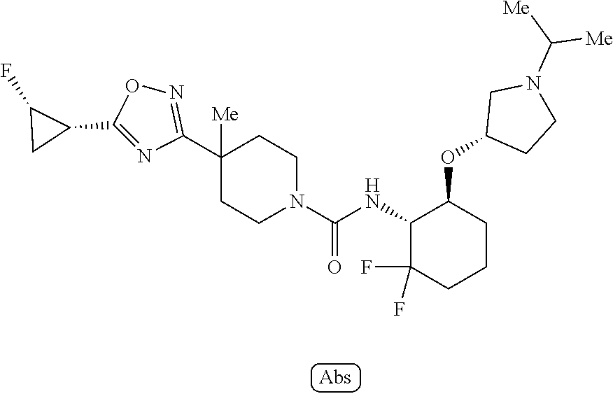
C1(C2=NOC(C3C(F)C3)=N2)([Me])CCN(C(=O)NC2C(OC3CCN(C([Me])[Me])C3)CCCC2(F)F)CC1
